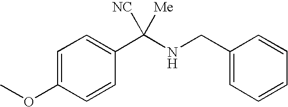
C1=C(OC)C=CC(C(NCC2=CC=CC=C2)([NC])[Me])=C1
